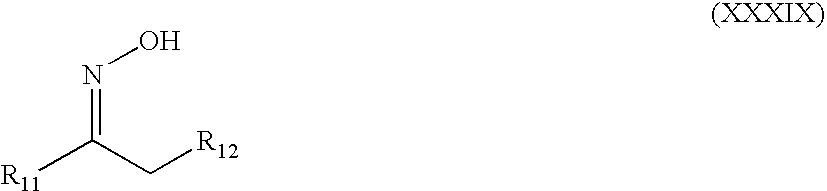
N(=C(C[R12])[R11])O
